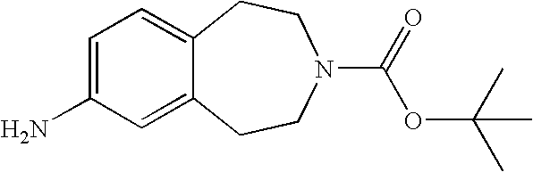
C1=C(N)C=C2C(=C1)CCN(C(=O)OC(C)(C)C)CC2
